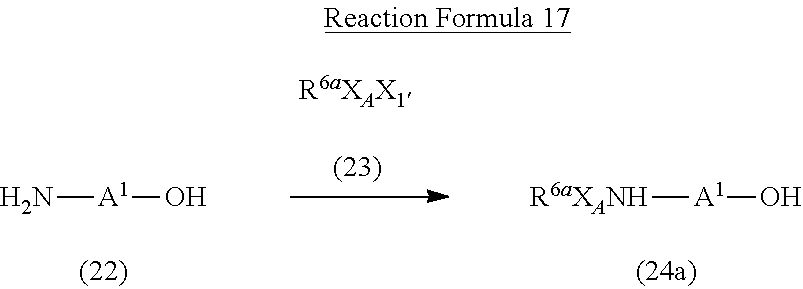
N[A1]O.[R6aXANH][A1]O
